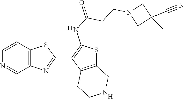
C12=C(C=CN=C1)SC(C1=C(NC(=O)CCN3CC(C#N)(C)C3)SC3=C1CCNC3)=N2.[H].[H]
